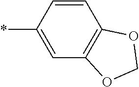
C1=CC(*)=CC2=C1OCO2
